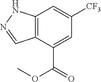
C12=C(C(C(=O)OC)=CC([CF3])=C1)C=NN2
